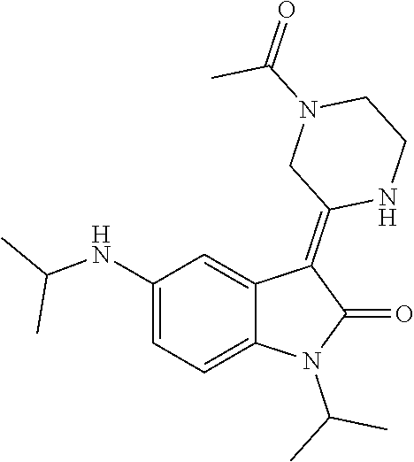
C(N1C(=O)C(=C2NCCN(C(=O)C)C2)C2=CC(NC(C)C)=CC=C12)(C)C
